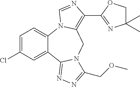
C12=CC=C(Cl)C=C1C1=NN=C(COC)N1CC1=C(C3=NC(C)(C)CO3)N=CN21
